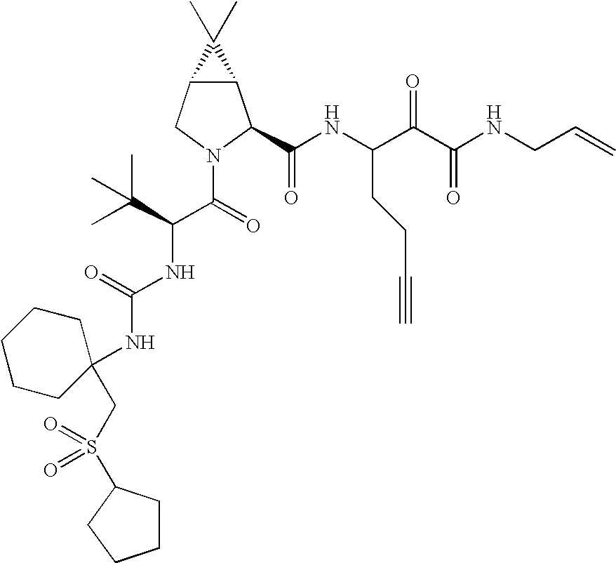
C12C(CN(C(C(NC(=O)NC3(CS(=O)(=O)C4CCCC4)CCCCC3)C(C)(C)C)=O)C1C(NC(C(C(NCC=C)=O)=O)CCC#C)=O)C2(C)C
